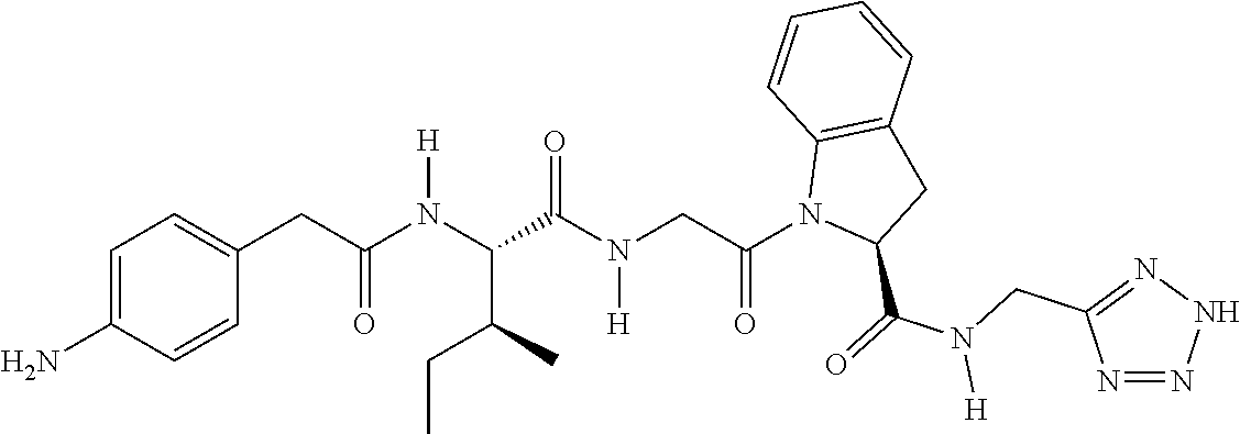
C1(CC(N(C(C(N(CC(N2C(C(=O)N(CC3=NNN=N3)[H])CC3=C2C=CC=C3)=O)[H])=O)C(C)CC)[H])=O)=CC=C(N)C=C1
